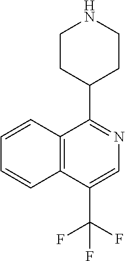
C12=C(C(C3CCNCC3)=NC=C1C(F)(F)F)C=CC=C2
